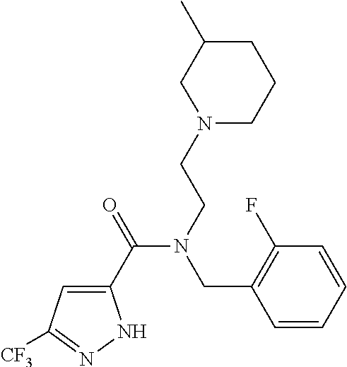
C1(C(=O)N(CCN2CCCC(C)C2)CC2=C(F)C=CC=C2)=CC([CF3])=NN1
